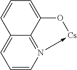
C1=CN2->[Cs]OC3=CC=CC(=C1)C=23
